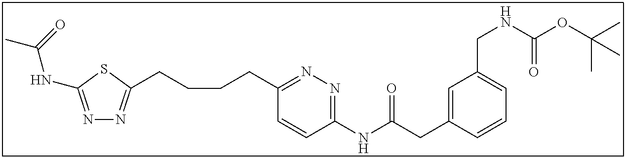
N1=C(NC(C)=O)SC(CCCCC2=NN=C(NC(CC3=CC(CNC(OC(C)(C)C)=O)=CC=C3)=O)C=C2)=N1
